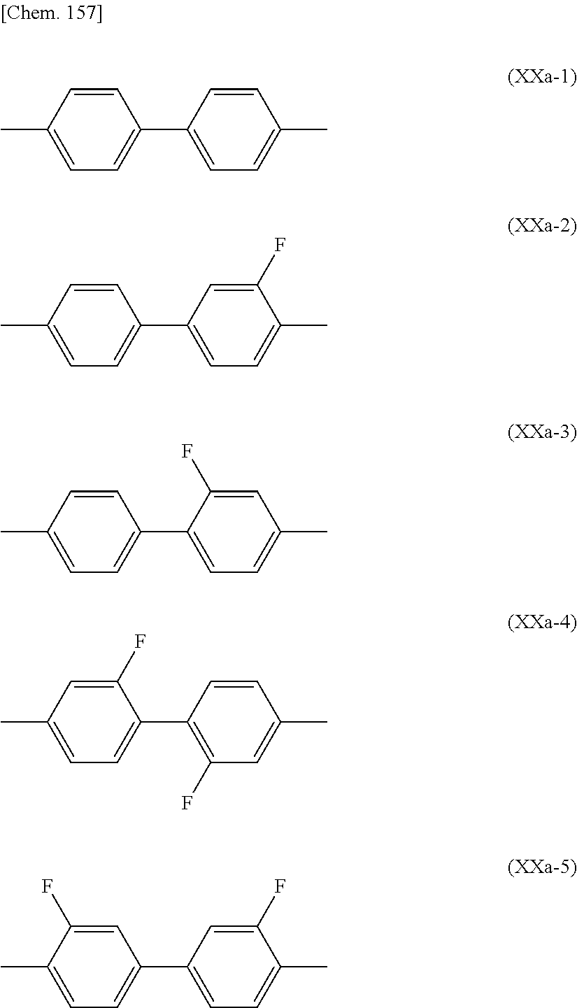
CC1=CC=C(C2=CC=C(C)C=C2)C=C1.CC1=CC=C(C2=CC=C(C)C(F)=C2)C=C1.CC1=CC=C(C2=CC=C(C)C=C2F)C=C1.CC1=CC=C(C2=C(F)C=C(C)C=C2)C(F)=C1.CC1=CC=C(C2=CC=C(C)C(F)=C2)C=C1F
